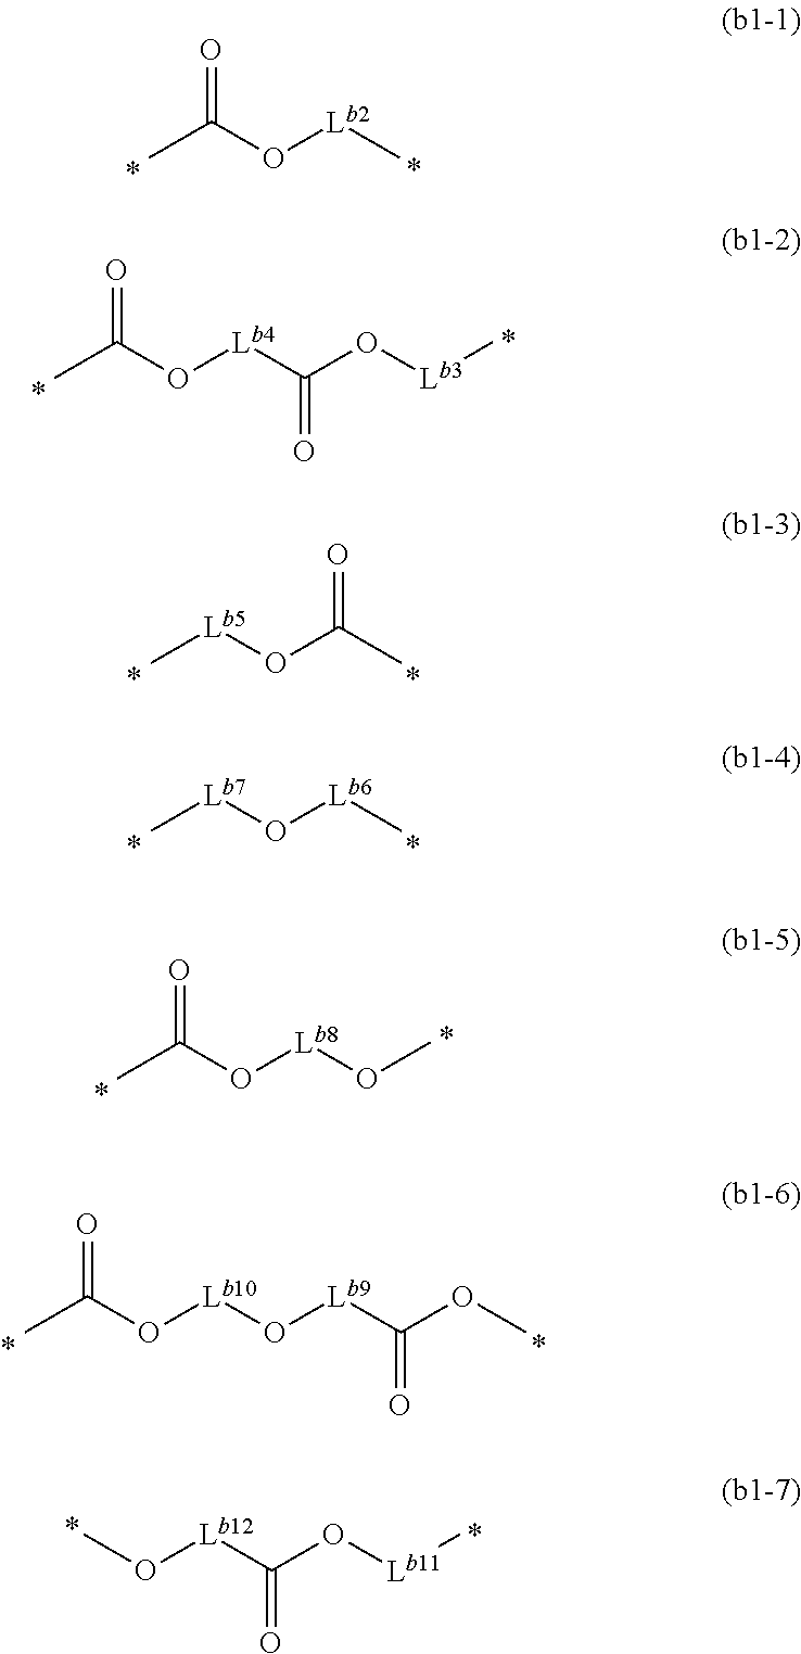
CC(O[Lb2]C)=O.CC(O[Lb4]C(O[Lb3]C)=O)=O.C[Lb5]OC(C)=O.C[Lb7]O[Lb6]C.CC(O[Lb10]O[Lb9]C(OC)=O)=O.O([Lb12]C(O[Lb11]C)=O)C.CC(O[Lb8]OC)=O
